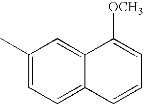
C1(C)=CC=C2C(=C1)C([OCH3])=CC=C2
